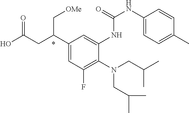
N(CC(C)C)(CC(C)C)C1=C(F)C=C(C(CC(O)=O)C[OMe])C=C1NC(=O)NC1=CC=C(C)C=C1
